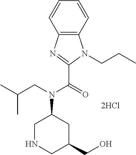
C12=C(C=CC=C1)N(CCC)C(C(N(CC(C)C)C1CNCC(CO)C1)=O)=N2
